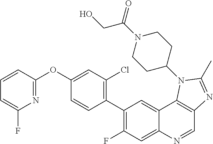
C1=CC(OC2=CC(Cl)=C(C3=C(F)C=C4C(=C3)C3=C(C=N4)N=C(C)N3C3CCN(C(=O)CO)CC3)C=C2)=NC(F)=C1
